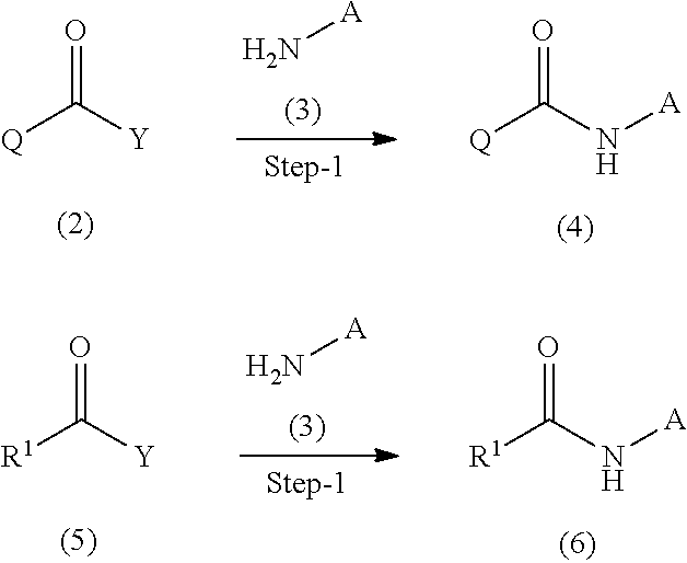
[Q]C([Y])=O.N[A].[Q]C(N[A])=O.[R1]C([Y])=O.N[A].[R1]C(N[A])=O
